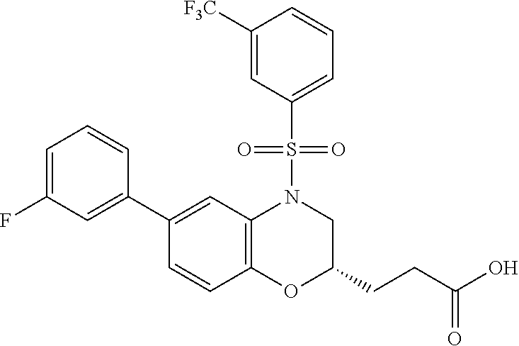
C1(C2=CC(F)=CC=C2)=CC2=C(C=C1)OC(CCC(O)=O)CN2S(=O)(=O)C1=CC=CC([F3C])=C1
